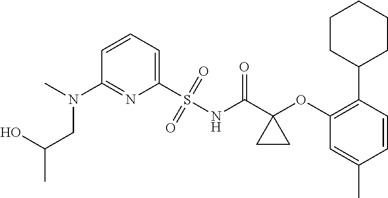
C1(N(CC(C)O)C)=NC(S(=O)(=O)NC(C2(OC3=C(C4CCCCC4)C=CC(C)=C3)CC2)=O)=CC=C1
